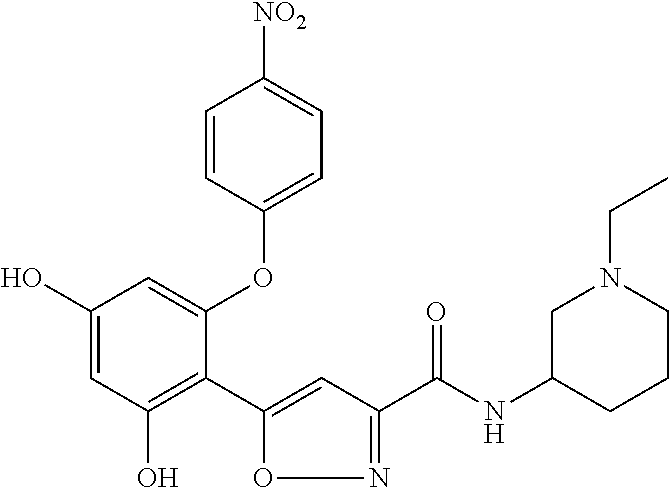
C1(O)=CC(O)=C(C2=CC(C(NC3CCCN(CC)C3)=O)=NO2)C(OC2=CC=C([NO2])C=C2)=C1
